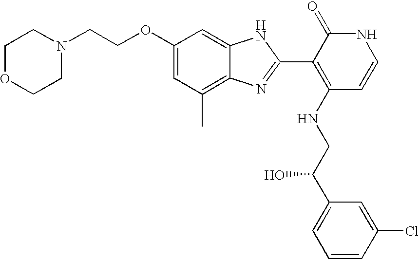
C1(OCCN2CCOCC2)=CC(C)=C2C(=C1)NC(C1=C(NCC(C3=CC=CC(Cl)=C3)O)C=CNC1=O)=N2
